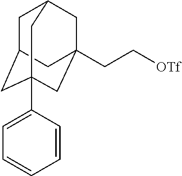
C1C2CC3(C4=CC=CC=C4)CC(CC[OTf])(CC1C3)C2
